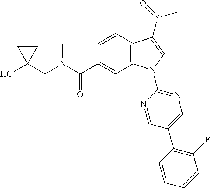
C(C1=CC2=C(C=C1)C(S(C)=O)=CN2C1=NC=C(C2=C(F)C=CC=C2)C=N1)(=O)N(C)CC1(O)CC1
